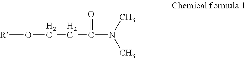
[R]OCCC(=O)N(C)C
